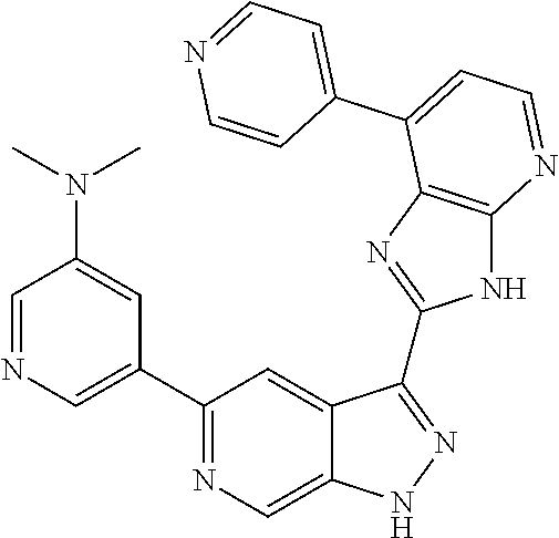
C1=NC=C(C2=NC=C3C(=C2)C(C2=NC4=C(N2)N=CC=C4C2=CC=NC=C2)=NN3)C=C1N(C)C
